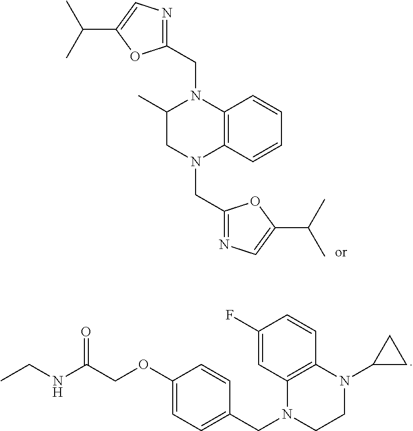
C1(CN2C(C)CN(CC3=NC=C(C(C)C)O3)C3=C2C=CC=C3)=NC=C(C(C)C)O1.C1(F)=CC2=C(C=C1)N(C1CC1)CCN2CC1=CC=C(OCC(NCC)=O)C=C1
